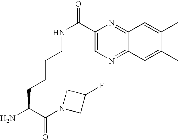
NC(C(N1CC(F)C1)=O)CCCCNC(C1=CN=C2C(=N1)C=C(C)C(C)=C2)=O
